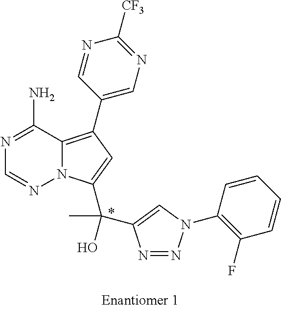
C1(C2=C3N(C(C(C4=CN(C5=C(F)C=CC=C5)N=N4)(O)C)=C2)N=CN=C3N)=CN=C([CF3])N=C1
